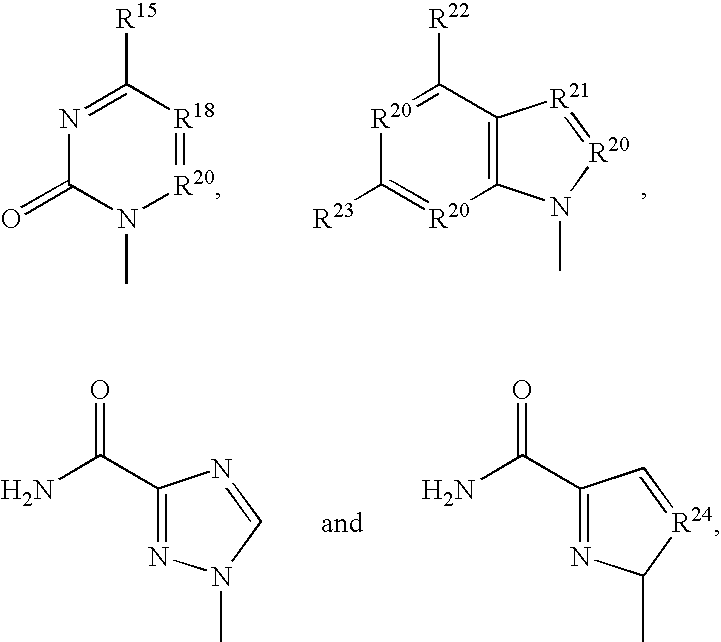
C1(=O)N(C)[R20]=[R18]C([R15])=N1.C1([R23])=[R20]C2=C(C([R22])=[R20]1)[R21]=[R20]N2C.C1(C(=O)N)=NN(C)C=N1.C1(C(=O)N)=NC(C)[R24]=C1
